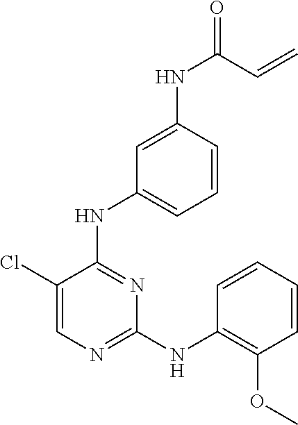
C1(Cl)=CN=C(NC2=C(OC)C=CC=C2)N=C1NC1=CC=CC(NC(C=C)=O)=C1
